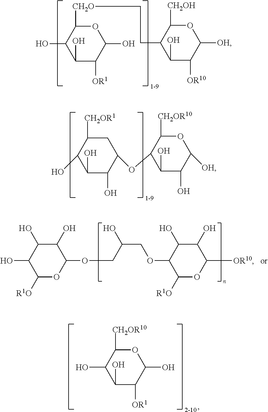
C1(O)C([OR1])C(O)OC([CH2O]CCC2C(O)C([OR10])C([OH])OC2[CH2OH])C1O.C1(O)C(O)C(OC2C(O)C(O)C([OH])OC2[CH2OR10])CC([CH2OR1])C1O.C1([R1O])OC(OCC(O)COC2C([R1O])OC([OR10])C(O)C2O)C(O)C(O)C1O.C1(O)C([OR1])C(O)OC([CH2OR10])C1O
